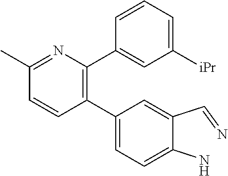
C1(C2=CC=C(N)C(C=N)=C2)=C(C2=CC([iPr])=CC=C2)N=C(C)C=C1
